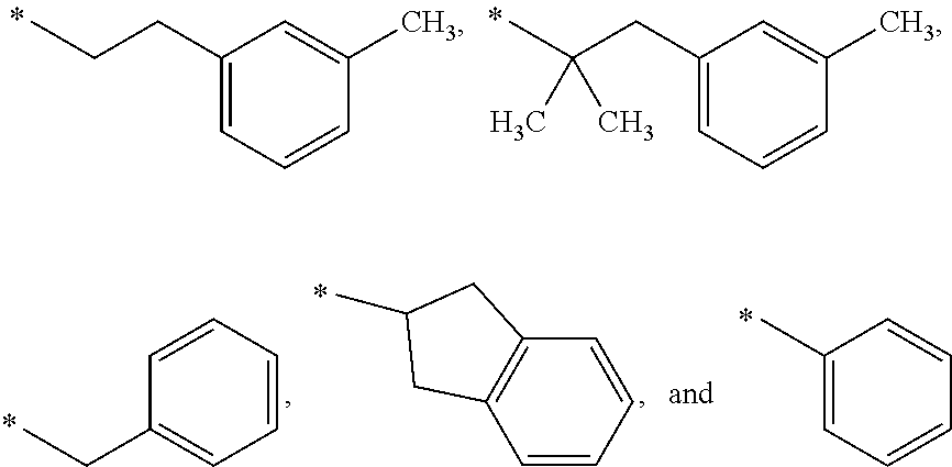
C1(CCC)=CC=CC(C)=C1.C1(CC(C)(C)C)=CC=CC(C)=C1.C1=CC=CC2=C1CC(C)C2.C1=CC=C(C)C=C1.C1=CC=CC(CC)=C1
